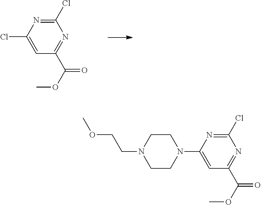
C1(Cl)=NC(Cl)=CC(C(OC)=O)=N1.C1(Cl)=NC(N2CCN(CCOC)CC2)=CC(C(OC)=O)=N1
